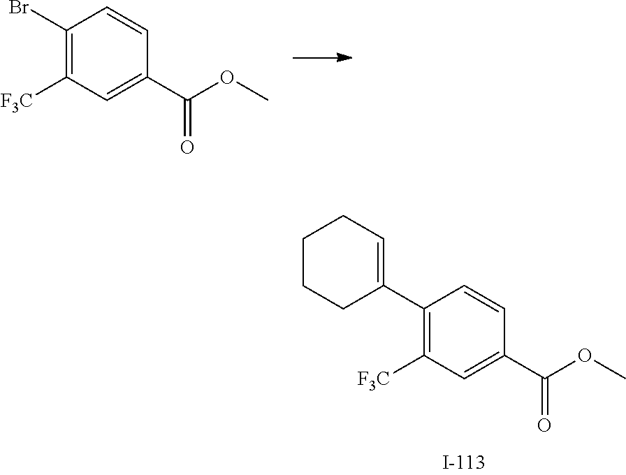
C1(Br)=C([F3C])C=C(C(OC)=O)C=C1.C1(C2=CCCCC2)=C([F3C])C=C(C(OC)=O)C=C1
